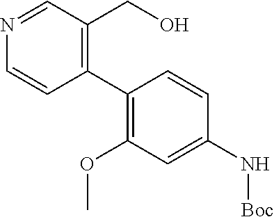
C1(C2=C(OC)C=C(N[Boc])C=C2)=C(CO)C=NC=C1
